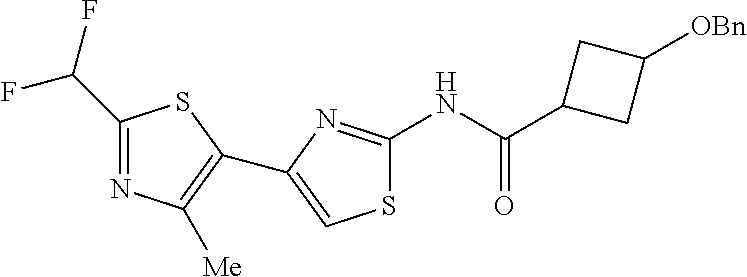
S1C(NC(C2CC([OBn])C2)=O)=NC(C2=C([Me])N=C(C(F)F)S2)=C1
